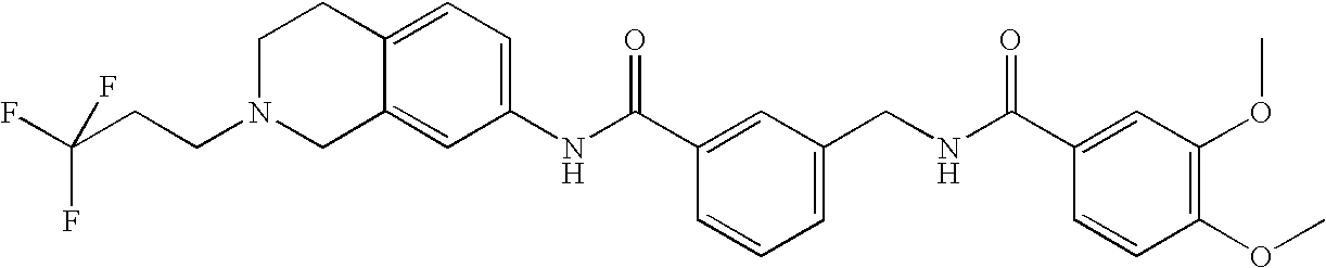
C1(NC(C2=CC(CNC(C3=CC(OC)=C(OC)C=C3)=O)=CC=C2)=O)=CC=C2C(=C1)CN(CCC(F)(F)F)CC2
